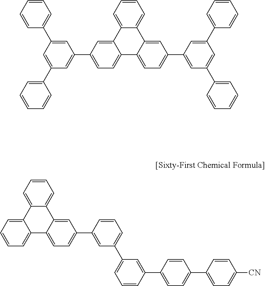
C12=CC=C(C3=CC(C4=CC=CC=C4)=CC(C4=CC=CC=C4)=C3)C=C1C1=CC=CC=C1C1=CC(C3=CC(C4=CC=CC=C4)=CC(C4=CC=CC=C4)=C3)=CC=C21.C12=CC=CC=C1C1=CC=CC=C1C1=CC(C3=CC(C4=CC=CC(C5=CC=C(C6=CC=C([CN])C=C6)C=C5)=C4)=CC=C3)=CC=C21
